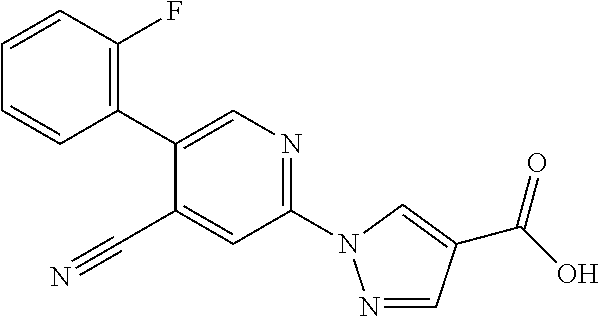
C1=CC(C2=CN=C(N3N=CC(C(=O)O)=C3)C=C2C#N)=C(F)C=C1
